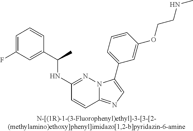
C1(NC(C2=CC(F)=CC=C2)C)=NN2C(=NC=C2C2=CC=CC(OCCNC)=C2)C=C1
